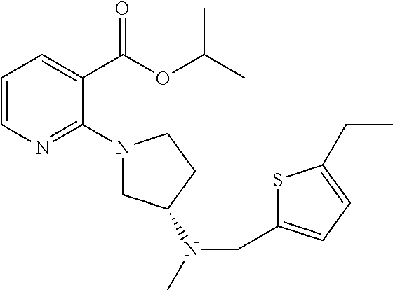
C1=CN=C(N2CC(N(CC3=CC=C(CC)S3)C)CC2)C(C(OC(C)C)=O)=C1
